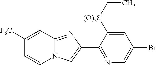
C1(C2=NC=C(Br)C=C2[(O)2S]CC)=CN2C(=N1)C=C([F3C])C=C2
